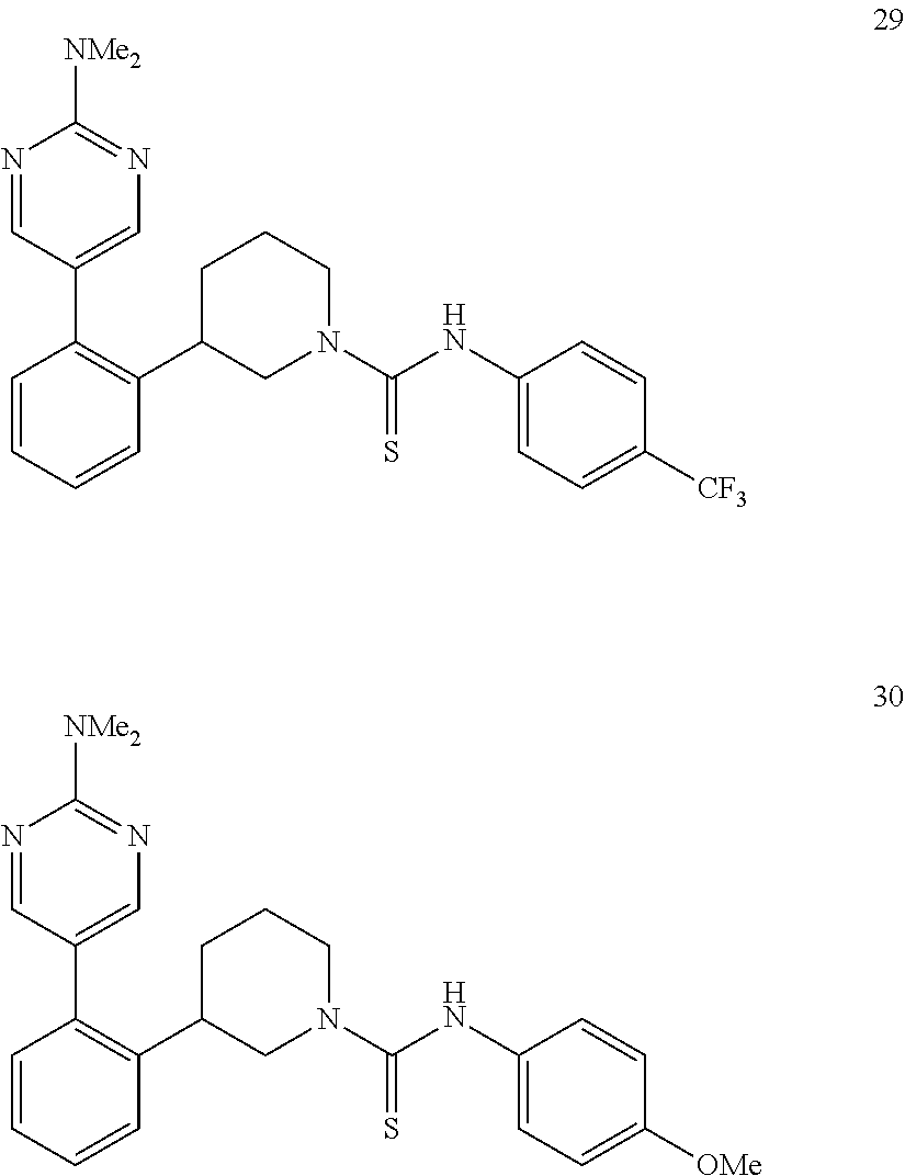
N1=CC(C2=C(C3CN(C(NC4=CC=C([CF3])C=C4)=S)CCC3)C=CC=C2)=CN=C1[NMe2].N1=CC(C2=C(C3CN(C(NC4=CC=C([OMe])C=C4)=S)CCC3)C=CC=C2)=CN=C1[NMe2]
